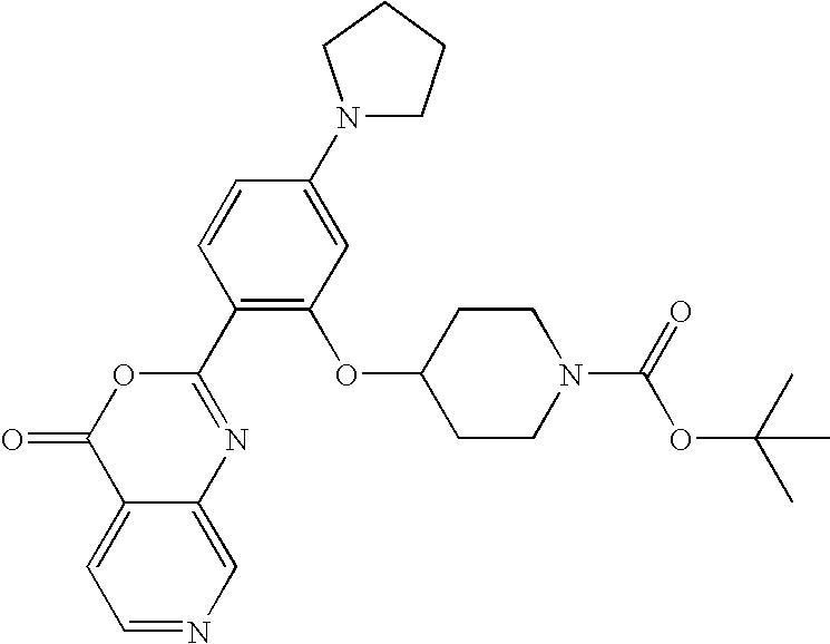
O1C(=O)C2=CC=NC=C2N=C1C1=C(OC2CCN(C(=O)OC(C)(C)C)CC2)C=C(N2CCCC2)C=C1
